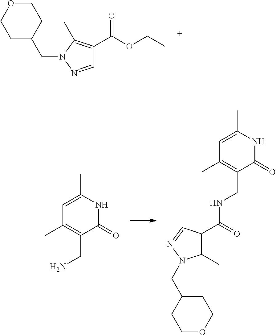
C1(C(OCC)=O)=C(C)N(CC2CCOCC2)N=C1.C1=C(C)NC(=O)C(CN)=C1C.C1=C(C)NC(=O)C(CNC(=O)C2=C(C)N(CC3CCOCC3)N=C2)=C1C
